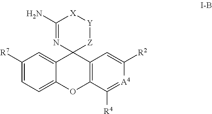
C1([R7])=CC=C2C(=C1)C1(C3=C(O2)C([R4])=[A4]C([R2])=C3)[Z][Y][X]C(N)=N1
